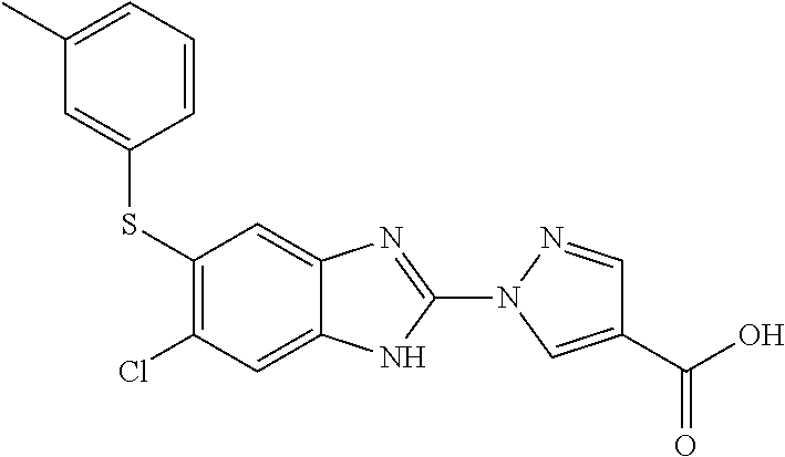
C1(SC2=CC(C)=CC=C2)=C(Cl)C=C2C(=C1)N=C(N1C=C(C(=O)O)C=N1)N2
